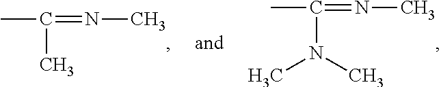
CC(=NC)N(C)C.CC(=NC)C
